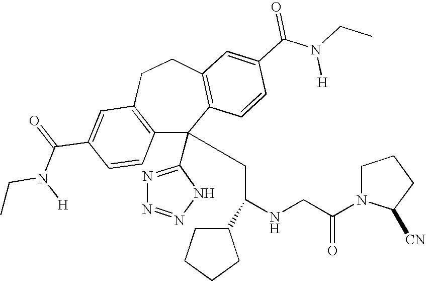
C1(C(=O)N(CC)[H])=CC2=C(C=C1)C(C1=NN=NN1)(CC(NCC(N1C([CN])CCC1)=O)C1CCCC1)C1=C(CC2)C=C(C(N(CC)[H])=O)C=C1
